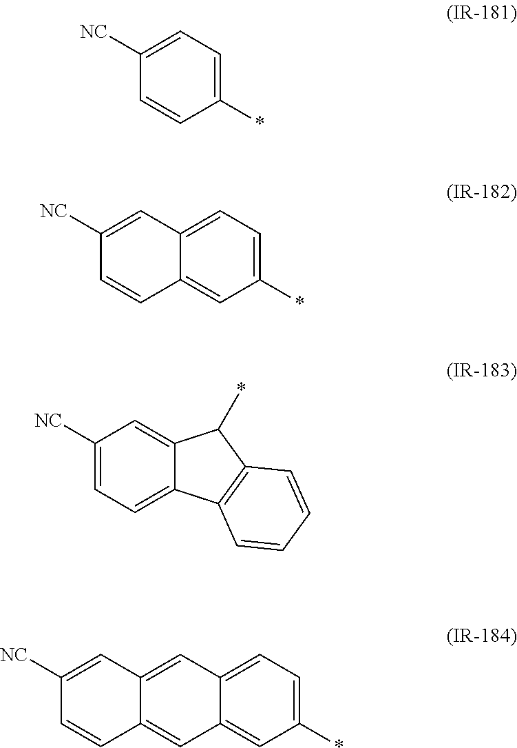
C1([NC])=CC=C(*)C=C1.C1([NC])=CC2=CC=C(*)C=C2C=C1.C1([NC])=CC=C2C(=C1)C(*)C1=C2C=CC=C1.C1([NC])=CC2=CC3=CC=C(*)C=C3C=C2C=C1
